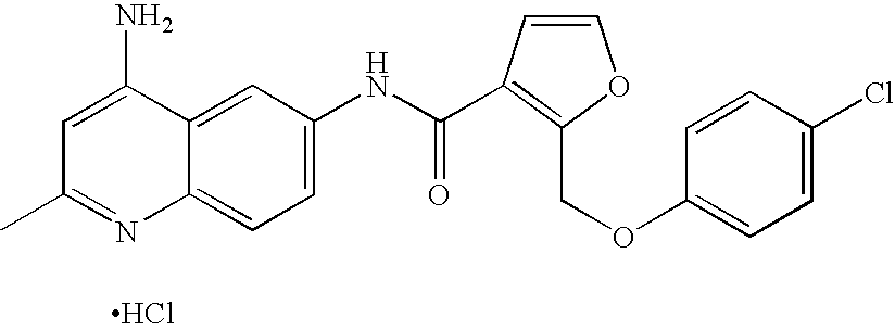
Cl.C12=CC=C(NC(=O)C3=C(COC4=CC=C(Cl)C=C4)OC=C3)C=C1C(N)=CC(C)=N2
